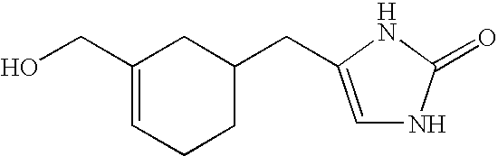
C1(CO)=CCCC(CC2=CNC(=O)N2)C1
